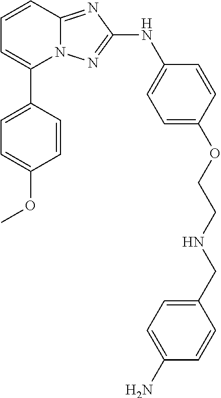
N12C(=NC(NC3=CC=C(OCCNCC4=CC=C(N)C=C4)C=C3)=N1)C=CC=C2C1=CC=C(OC)C=C1
